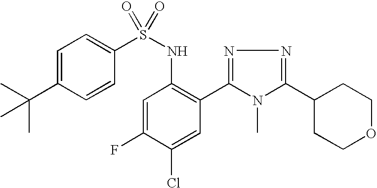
C1=C(C(C)(C)C)C=CC(S(NC2=C(C3=NN=C(C4CCOCC4)N3C)C=C(Cl)C(F)=C2)(=O)=O)=C1
